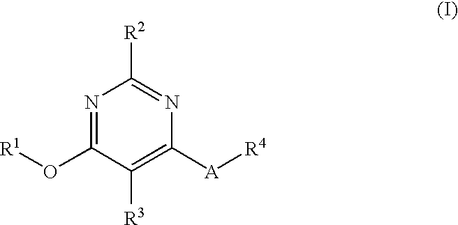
N1=C(O[R1])C([R3])=C([A][R4])N=C1[R2]
